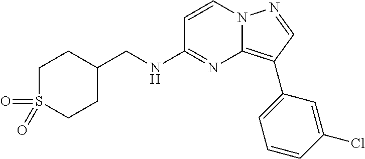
C1(CNC2=NC3=C(C4=CC=CC(Cl)=C4)C=NN3C=C2)CCS(=O)(=O)CC1
